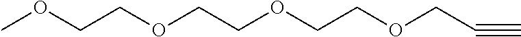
C(OCCOCC#C)COCCOC
